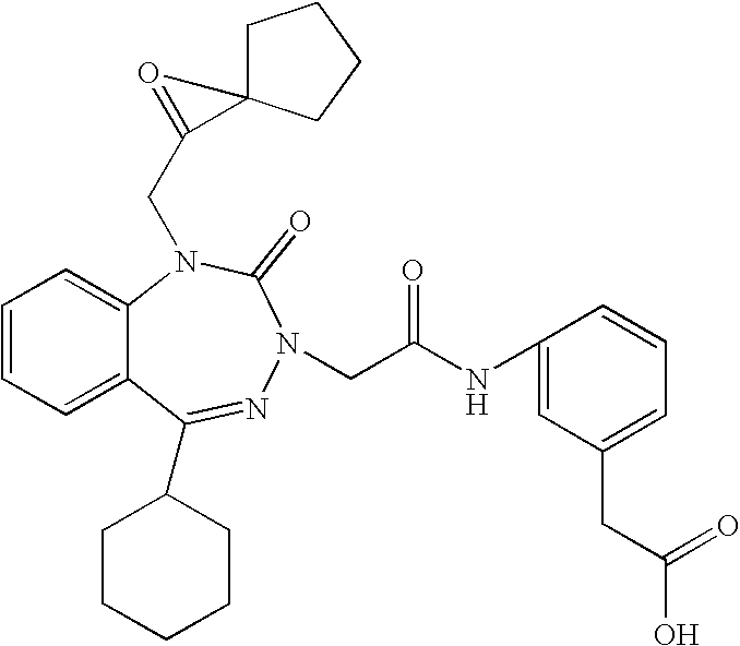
C1=CC=C2C(=C1)N(CC1=OC13CCCC3)C(=O)N(CC(NC1=CC(CC(O)=O)=CC=C1)=O)N=C2C1CCCCC1
